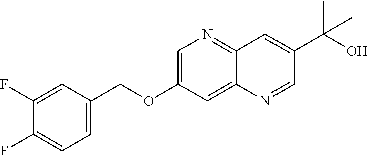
C1=C(COC2=CN=C3C(=C2)N=CC(C(O)(C)C)=C3)C=C(F)C(F)=C1
